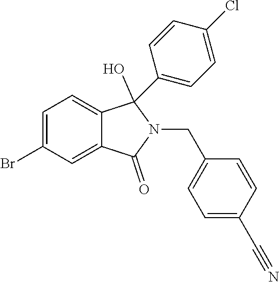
C1=C(Br)C=C2C(=C1)C(O)(C1=CC=C(Cl)C=C1)N(CC1=CC=C(C#N)C=C1)C2=O
